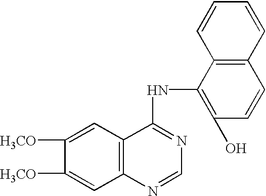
C1([H3CO])=CC2=C(C=C1[H3CO])C(NC1=C(O)C=CC3=C1C=CC=C3)=NC=N2
